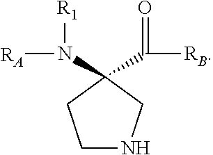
[RB]C(=O)C1(N([RA])[R1])CNCC1
